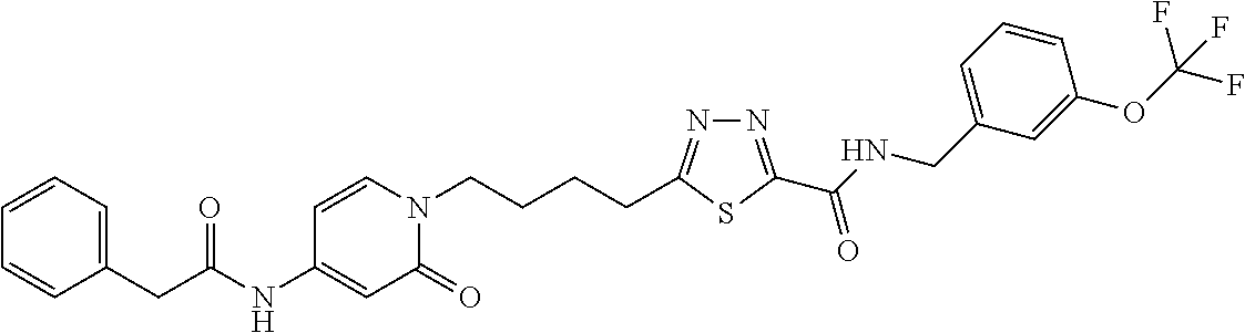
C1(NC(CC2=CC=CC=C2)=O)=CC(=O)N(CCCCC2=NN=C(C(NCC3=CC=CC(OC(F)(F)F)=C3)=O)S2)C=C1
